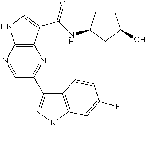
C12=C(N=CC(C3=NN(C)C4=C3C=CC(F)=C4)=N1)NC=C2C(NC1CCC(O)C1)=O
